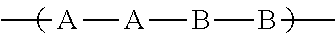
C[A][A]BBC
